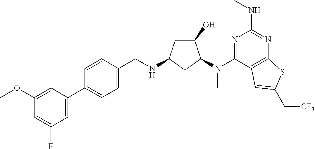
C1=C(F)C=C(C2=CC=C(CNC3CC(O)C(N(C4=NC(NC)=NC5=C4C=C(C[CF3])S5)C)C3)C=C2)C=C1OC
